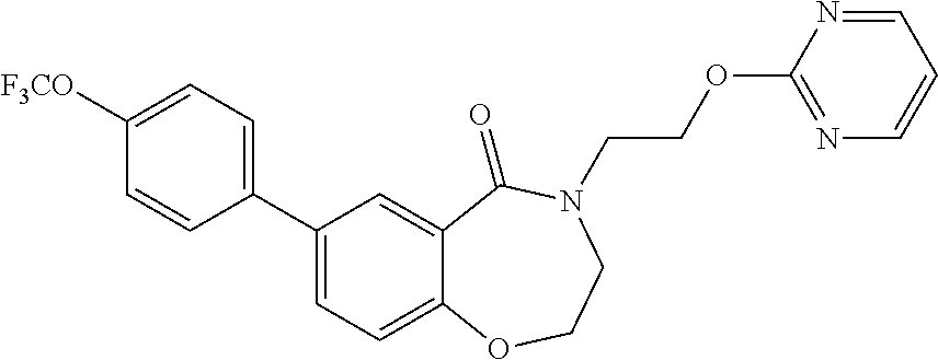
C1(C2=CC=C([F3CO])C=C2)=CC=C2C(=C1)C(=O)N(CCOC1=NC=CC=N1)CCO2
